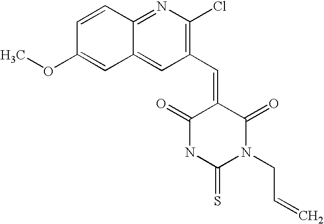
C1(C=C2C(=O)NC(=S)N(CC=C)C2=O)=C(Cl)N=C2C(=C1)C=C(OC)C=C2
